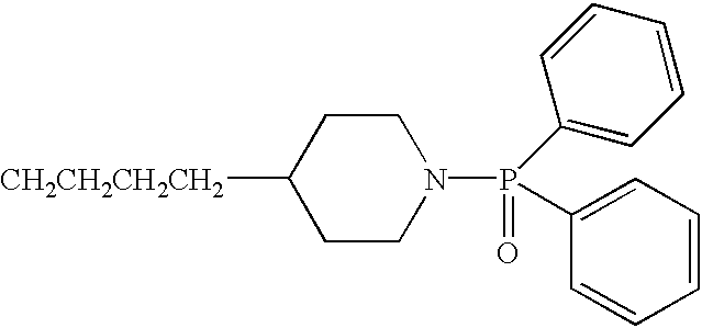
C1CN(P(C2=CC=CC=C2)(C2=CC=CC=C2)=O)CCC1[CH2CH2CH2CH2]
